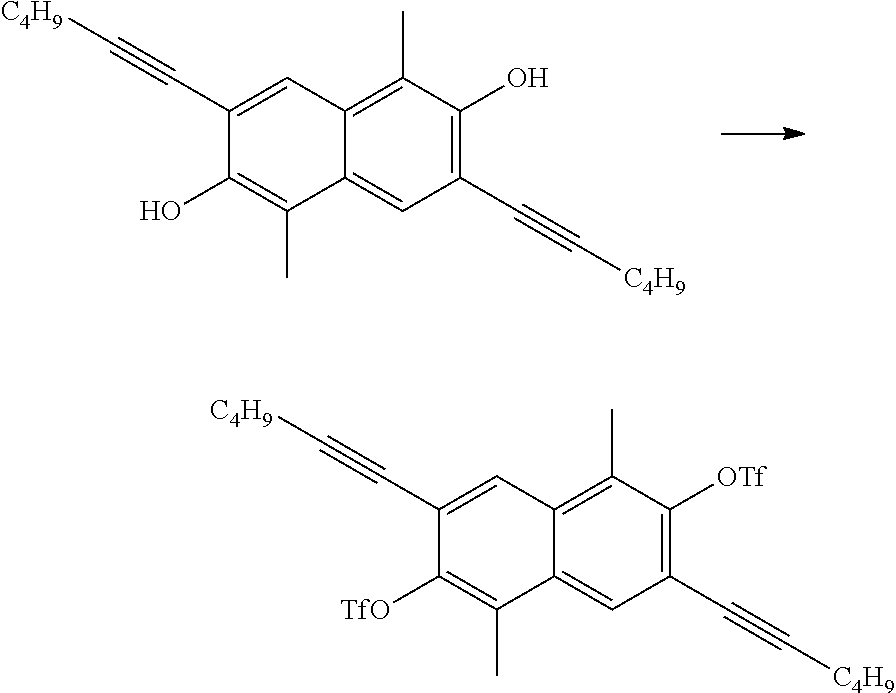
C1(C#C[C4H9])=C(O)C(C)=C2C(=C1)C(C)=C(O)C(C#C[C4H9])=C2.C1(C#C[C4H9])=C([OTf])C(C)=C2C(=C1)C(C)=C([TfO])C(C#C[C4H9])=C2
